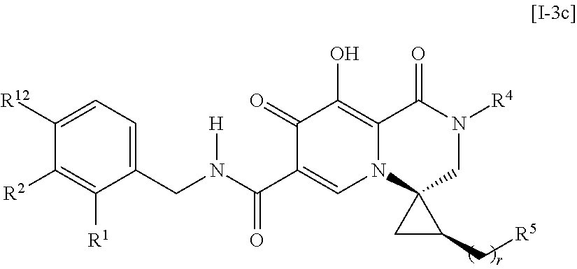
C1([R12])=CC=C(CN(C(C2=CN3C(=C(O)C2=O)C(=O)N([R4])CC32CC2C[R5])=O)[H])C([R1])=C1[R2]
